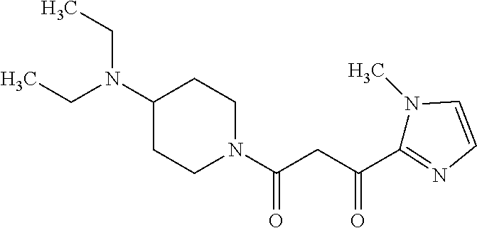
N1(C)C=CN=C1C(CC(=O)N1CCC(N(CC)CC)CC1)=O
